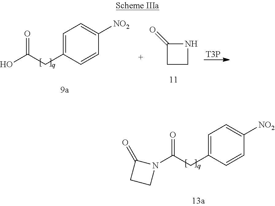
OC(CC1=CC=C([NO2])C=C1)=O.[T3P].C1(=O)CCN1.N1(C(CC2=CC=C([NO2])C=C2)=O)C(=O)CC1
